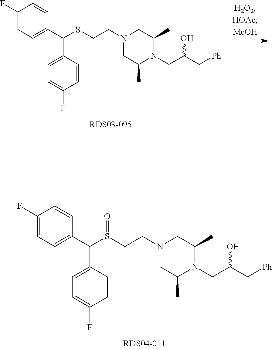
C1(F)=CC=C(C(C2=CC=C(F)C=C2)S(CCN2CC(C)N(CC(C[Ph])O)C(C)C2)=O)C=C1.C1(F)=CC=C(C(C2=CC=C(F)C=C2)SCCN2CC(C)N(CC(C[Ph])O)C(C)C2)C=C1
